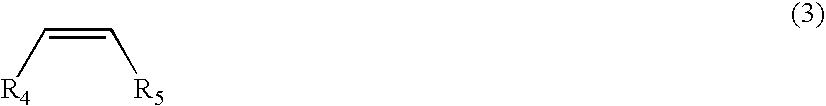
C(=C[R5])[R4]
